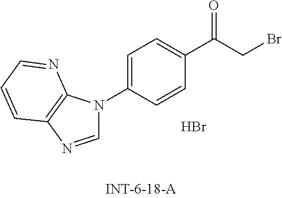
C1=NC2=C(N1C1=CC=C(C(CBr)=O)C=C1)N=CC=C2.Br
